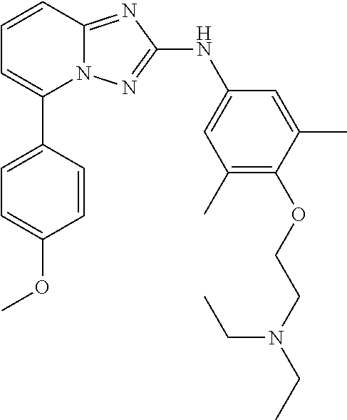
C1=CC2=NC(NC3=CC(C)=C(OCCN(CC)CC)C(C)=C3)=NN2C(C2=CC=C(OC)C=C2)=C1
